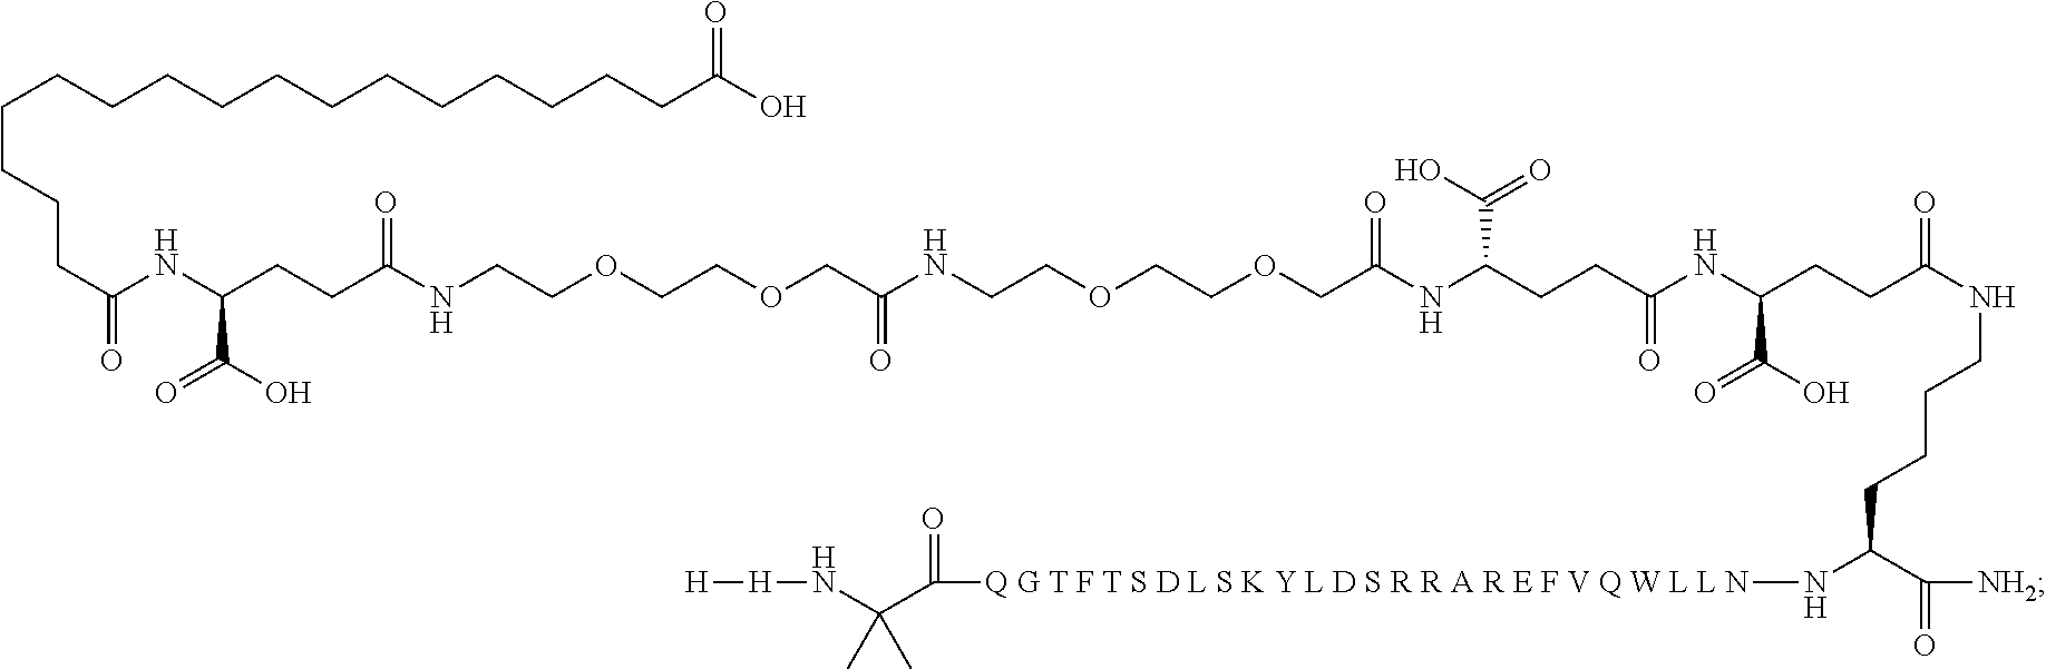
[H][H]NC(C([Q G T F T S D L S K Y L D S R R A R E F V Q W L L N]NC(C([NH2])=O)CCCCNC(CCC(NC(CCC(NC(COCCOCCNC(COCCOCCNC(CCC(NC(CCCCCCCCCCCCCCCCC(O)=O)=O)C(O)=O)=O)=O)=O)C(O)=O)=O)C(O)=O)=O)=O)(C)C
